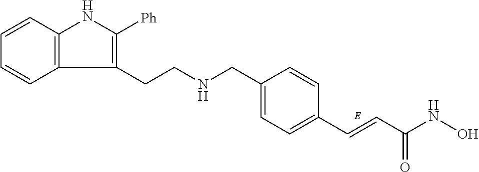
C(C1=CC=C(C=CC(NO)=O)C=C1)NCCC1=C([Ph])NC2=C1C=CC=C2
